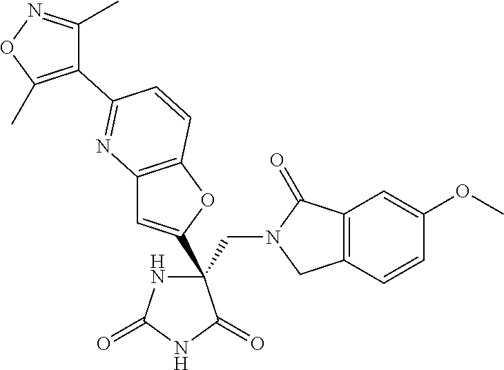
C12=C(OC(C3(CN4CC5=C(C4=O)C=C(OC)C=C5)NC(=O)NC3=O)=C1)C=CC(C1=C(C)ON=C1C)=N2
